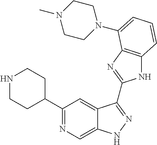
C1(C2=NC=C3C(=C2)C(C2=NC4=C(N2)C=CC=C4N2CCN(C)CC2)=NN3)CCNCC1
